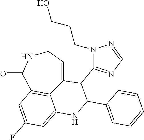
C1NC(=O)C2=C3C(=CC(F)=C2)NC(C2=CC=CC=C2)C(C2=NC=NN2CCCO)C3=C1
